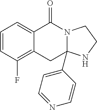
C1=CC(F)=C2C(=C1)C(=O)N1CCNC1(C1=CC=NC=C1)C2
